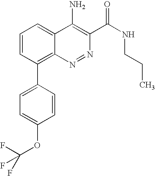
C1=CC(C2=C3C(=CC=C2)C(N)=C(C(=O)NCCC)N=N3)=CC=C1OC(F)(F)F
